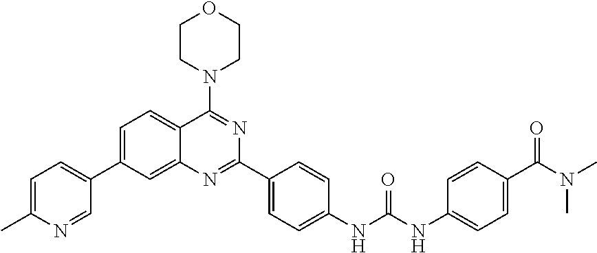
C1=C(C2=CC=C(C)N=C2)C=C2C(=C1)C(N1CCOCC1)=NC(C1=CC=C(NC(NC3=CC=C(C(N(C)C)=O)C=C3)=O)C=C1)=N2
